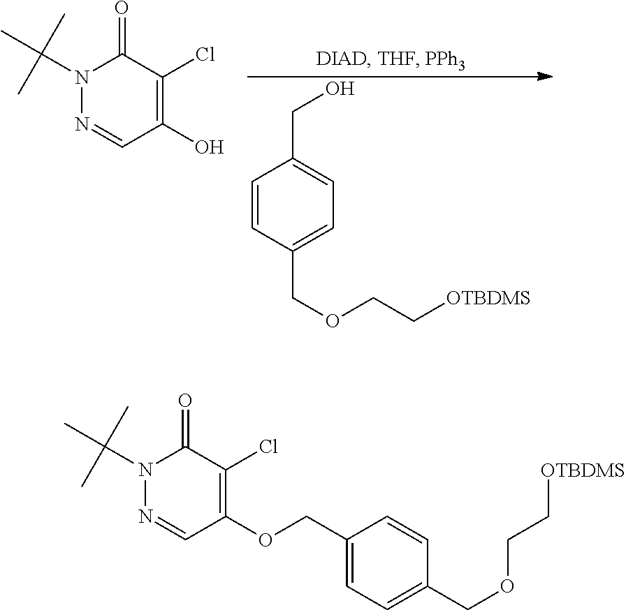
C1=CC(COCC[OTBDMS])=CC=C1CO.C1(O)=C(Cl)C(=O)N(C(C)(C)C)N=C1.C1(OCC2=CC=C(COCC[OTBDMS])C=C2)=C(Cl)C(=O)N(C(C)(C)C)N=C1
